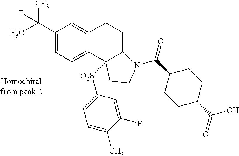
C1(C([F3C])([CF3])F)=CC=C2C(=C1)CCC1N(C(=O)C3CCC(C(=O)O)CC3)CCC21[O2S]C1=CC=C(C)C(F)=C1
